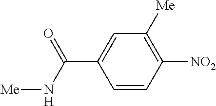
C1=CC([NO2])=C([Me])C=C1C(=O)N[Me]
